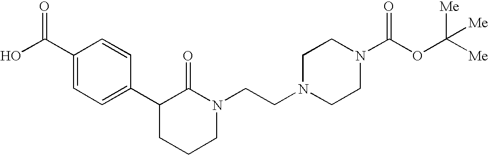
OC(C1=CC=C(C2CCCN(CCN3CCN(C(OC([Me])([Me])[Me])=O)CC3)C2=O)C=C1)=O
